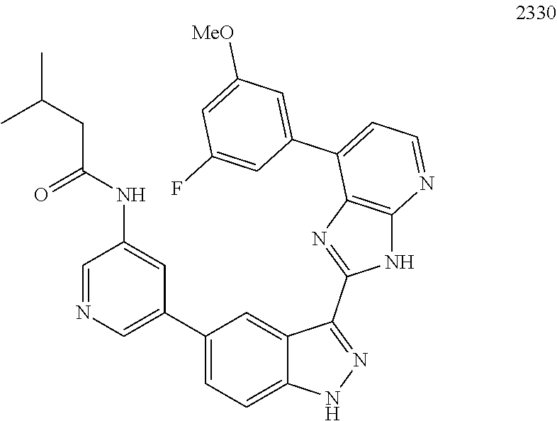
C1=NC=C(C2=CC=C3C(=C2)C(C2=NC4=C(N2)N=CC=C4C2=CC([MeO])=CC(F)=C2)=NN3)C=C1NC(CC(C)C)=O
